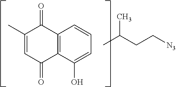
C1(C)=CC(=O)C2=C(C1=O)C=CC=C2O.CC(CC[N3])C
